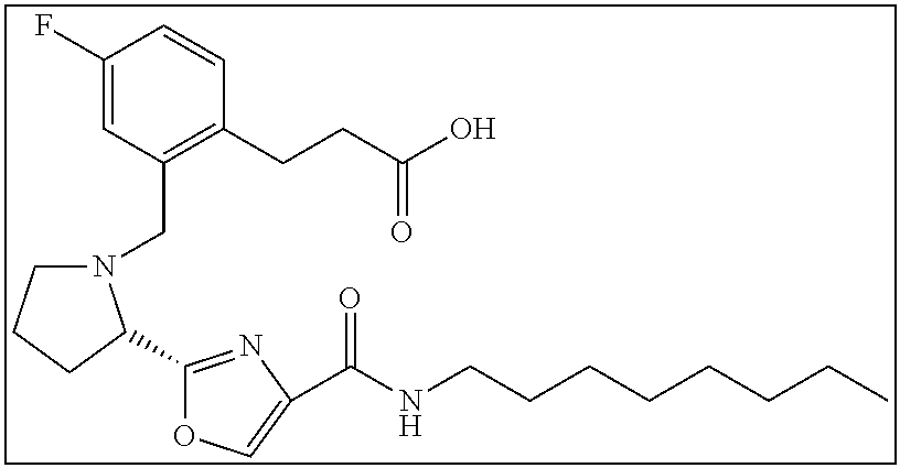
C1(F)=CC(CN2CCCC2C2=NC(C(NCCCCCCCC)=O)=CO2)=C(CCC(O)=O)C=C1
